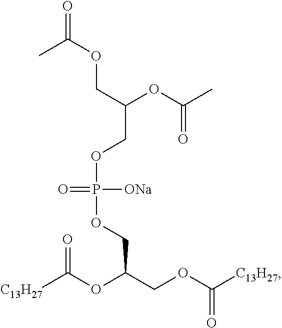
C(OP(OCC(COC([C13H27])=O)OC([C13H27])=O)([ONa])=O)C(OC(C)=O)COC(C)=O
